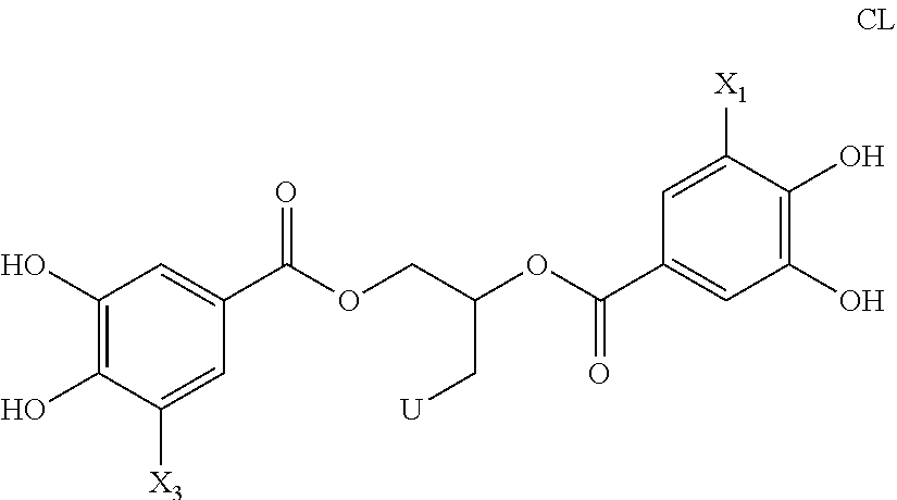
C1(O)=C(O)C([X3])=CC(C(=O)OCC(C[U])OC(=O)C2=CC(O)=C(O)C([X1])=C2)=C1
